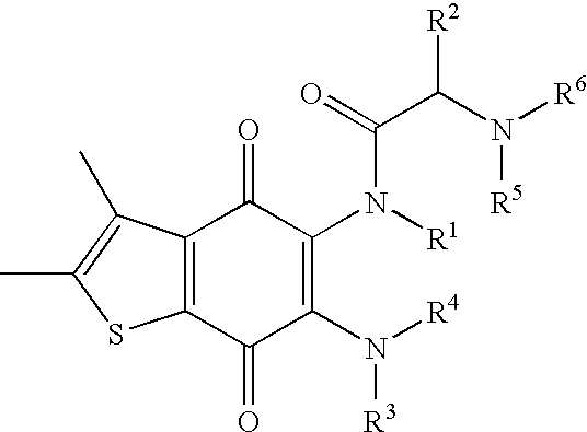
C12=C(C(C)=C(C)S1)C(=O)C(N([R1])C(=O)C(N([R6])[R5])[R2])=C(N([R4])[R3])C2=O
